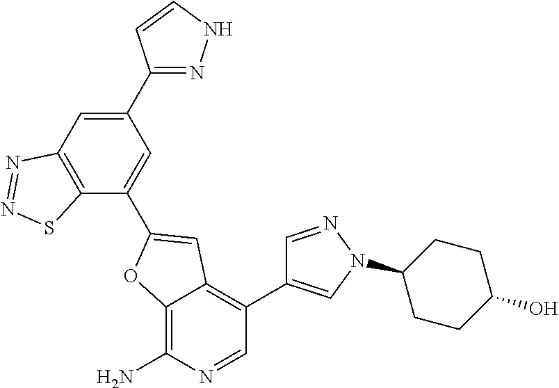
C12=C(SN=N1)C(C1=CC3=C(C4=CN(C5CCC(O)CC5)N=C4)C=NC(N)=C3O1)=CC(C1=NNC=C1)=C2
